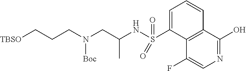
C1=C(S(=O)(=O)NC(CN(CCC[TBSO])[Boc])C)C2=C(C=C1)C(O)=NC=C2F
